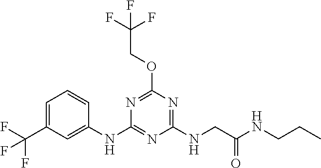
C1=CC(NC2=NC(NCC(NCCC)=O)=NC(OCC(F)(F)F)=N2)=CC(C(F)(F)F)=C1
